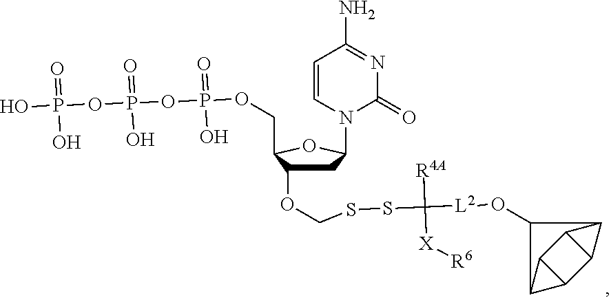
C1C(OCSSC([L2]OC2C3C4C3C3C4C32)([R4A])[X][R6])C(COP(OP(OP(O)(=O)O)(=O)O)(=O)O)OC1N1C(=O)N=C(N)C=C1
